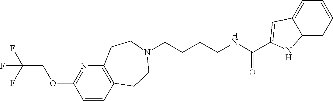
C(CCCNC(=O)C1=CC2=CC=CC=C2N1)N1CCC2=C(N=C(OCC(F)(F)F)C=C2)CC1
